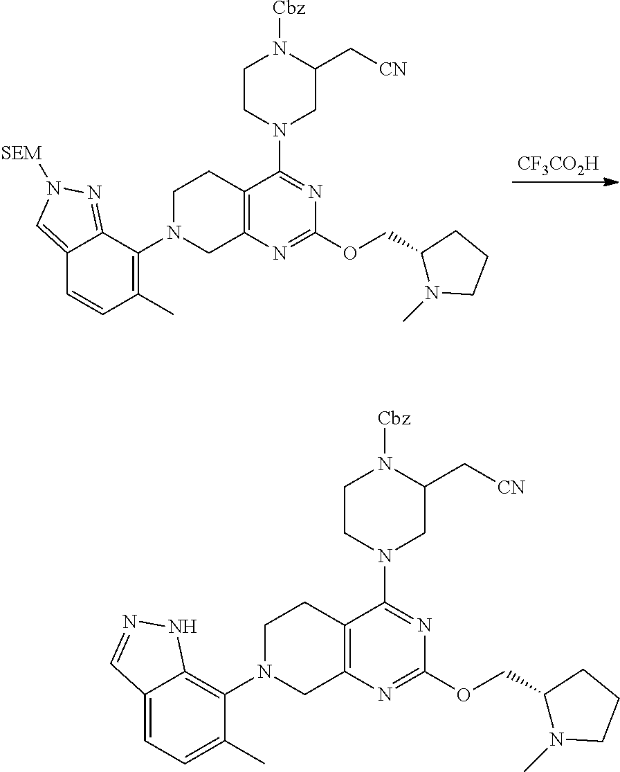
C12=CN([SEM])N=C1C(N1CC3=C(CC1)C(N1CC(C[CN])N([Cbz])CC1)=NC(OCC1N(C)CCC1)=N3)=C(C)C=C2.[CF3CO2H].C12=CC=C(C)C(N3CC4=C(CC3)C(N3CC(C[CN])N([Cbz])CC3)=NC(OCC3N(C)CCC3)=N4)=C1NN=C2
